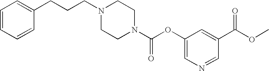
C1(CCCN2CCN(C(OC3=CN=CC(C(OC)=O)=C3)=O)CC2)=CC=CC=C1
